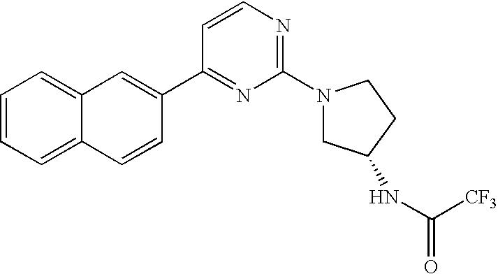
C1=CC=C2C(=C1)C=C(C1=NC(N3CC(NC(=O)[CF3])CC3)=NC=C1)C=C2
